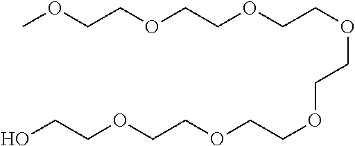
COCCOCCOCCOCCOCCOCCOCCO
